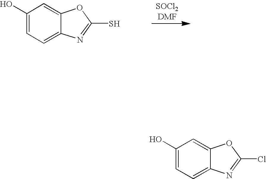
C1(O)=CC=C2C(=C1)OC(S)=N2.C1(O)=CC=C2C(=C1)OC(Cl)=N2
